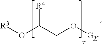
[R3]OC(CO[GX])[R4].[Y]
